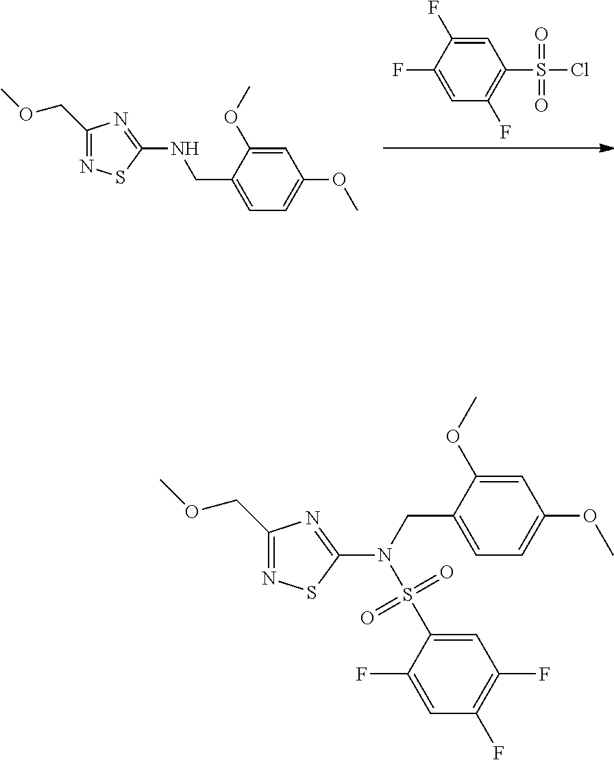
FC1=CC(F)=C(S(Cl)(=O)=O)C=C1F.C1(COC)=NSC(NCC2=CC=C(OC)C=C2OC)=N1.C1(COC)=NSC(N(S(C2=CC(F)=C(F)C=C2F)(=O)=O)CC2=CC=C(OC)C=C2OC)=N1
